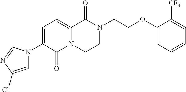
C1=C(N2C=C(Cl)N=C2)C(=O)N2C(=C1)C(=O)N(CCOC1=CC=CC=C1[CF3])CC2
